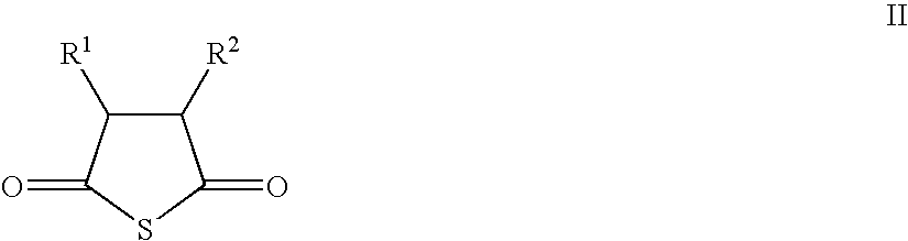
C1([R2])C([R1])C(=O)SC1=O
